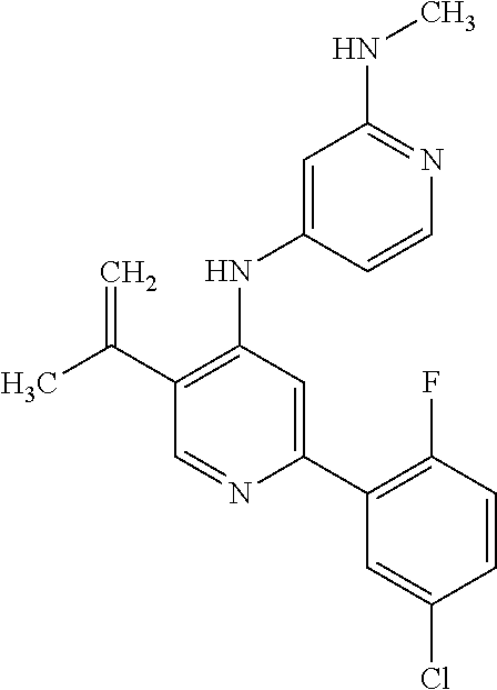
C(C1=C(NC2=CC(NC)=NC=C2)C=C(C2=C(F)C=CC(Cl)=C2)N=C1)(C)=C
